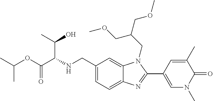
N(CC1=CC=C2C(=C1)N(CC(COC)COC)C(C1=CN(C)C(=O)C(C)=C1)=N2)C(C(OC(C)C)=O)C(C)O
